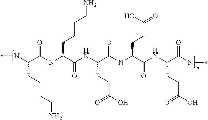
N(C(C(NC(C(NC(C(NC(C(NC(C(NC)=O)CCC(O)=O)=O)CCC(=O)O)=O)CCC(O)=O)=O)CCCCN)=O)CCCCN)C
